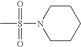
C1CCCCN1S(C)(=O)=O
